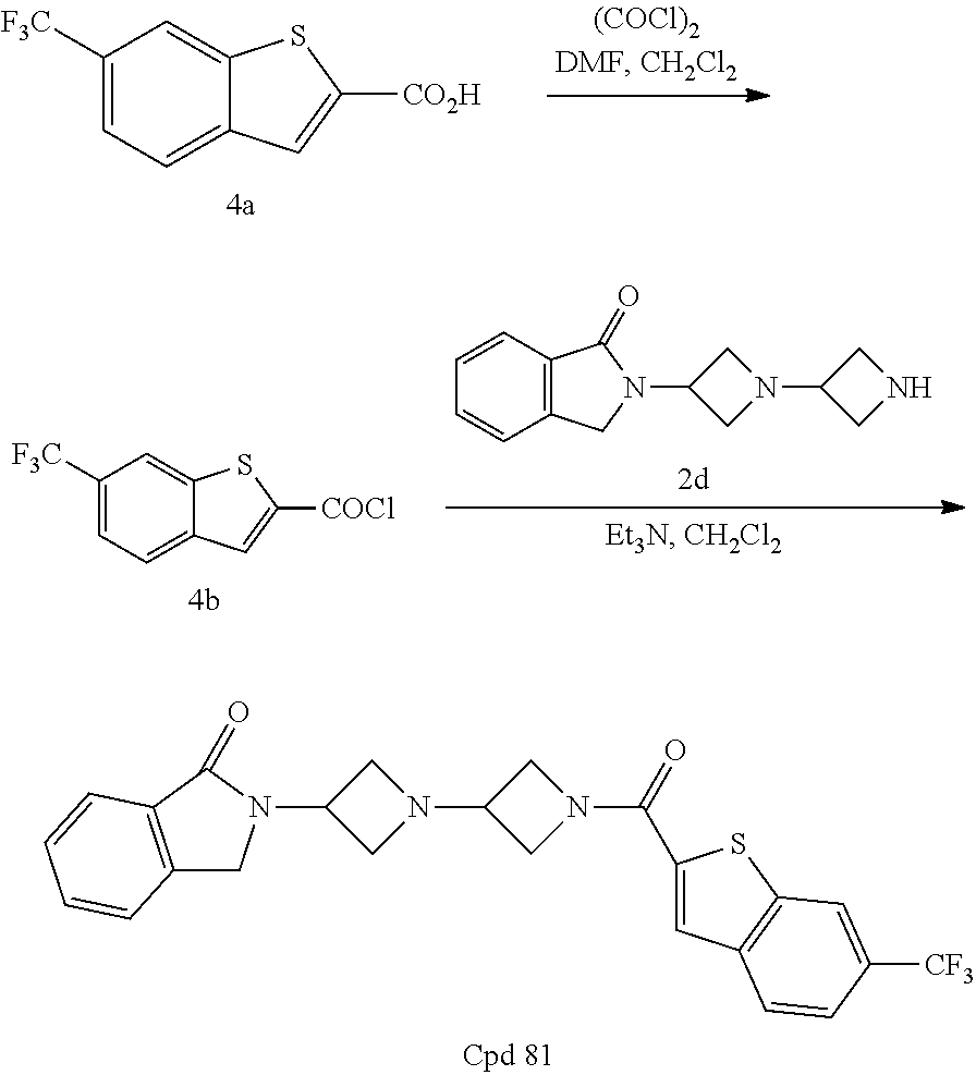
C12=C(C(=O)N(C3CN(C4CN(C(=O)C5=CC6=C(S5)C=C([CF3])C=C6)C4)C3)C1)C=CC=C2.C1([F3C])=CC=C2C(=C1)SC([CO2H])=C2.C1([F3C])=CC=C2C(=C1)SC([COCl])=C2.C1=CC2=C(C=C1)CN(C1CN(C3CNC3)C1)C2=O
